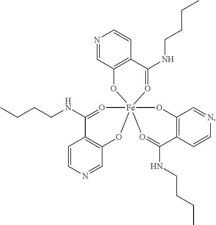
C12=C(C(NCCCC)=O[Fe]34(O1)(OC1=C(C=CN=C1)C(NCCCC)=O3)OC1=C(C=CN=C1)C(NCCCC)=O4)C=CN=C2
